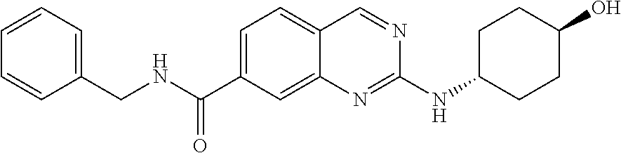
C1=C(C(NCC2=CC=CC=C2)=O)C=C2C(=C1)C=NC(NC1CCC(O)CC1)=N2
